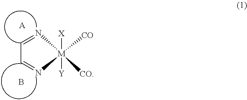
C1=N[M]([CO])([CO])([Y])([X])N=C1.[A].B
